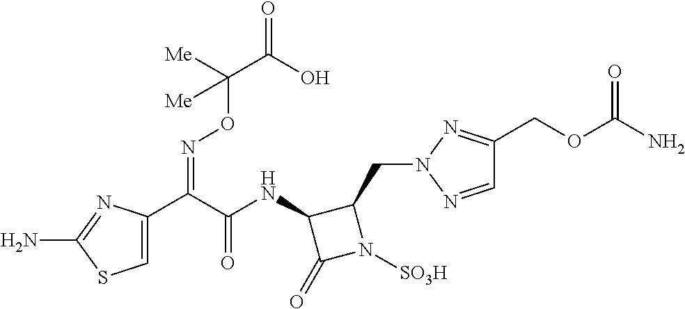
C1=C(C(C(NC2C(=O)N([SO3H])C2CN2N=CC(COC(N)=O)=N2)=O)=NOC(C(=O)O)([Me])[Me])N=C(N)S1
